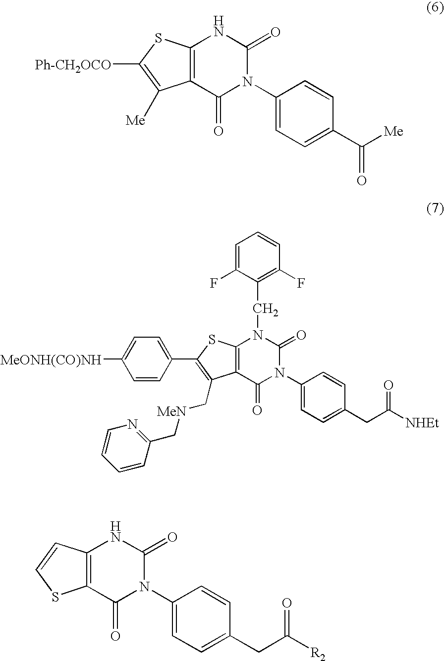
C12=C(SC([Ph-CH2OCO])=C1[Me])NC(=O)N(C1=CC=C(C(=O)[Me])C=C1)C2=O.C12=C(SC(C3=CC=C([MeONH(CO)NH])C=C3)=C1C[MeN]CC1=NC=CC=C1)N(CC1=C(F)C=CC=C1F)C(=O)N(C1=CC=C(CC(=O)[NHEt])C=C1)C2=O.C12=C(C=CS1)NC(=O)N(C1=CC=C(CC([R2])=O)C=C1)C2=O
